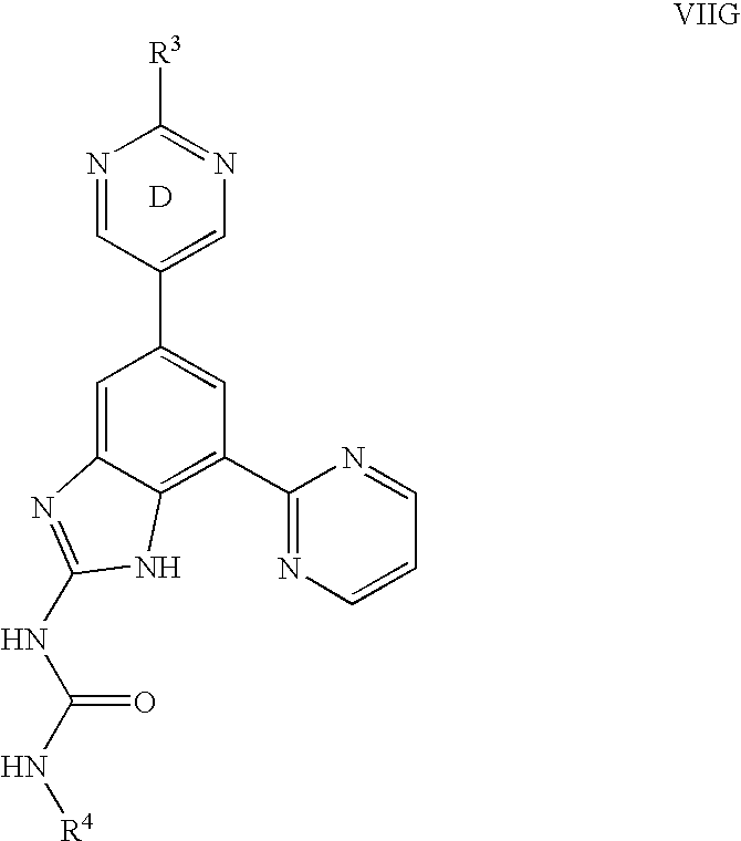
C1=C2C(=C(C3=NC=CC=N3)C=C1C1=CN=C([R3])N=C1)NC(NC(N[R4])=O)=N2.[D]
